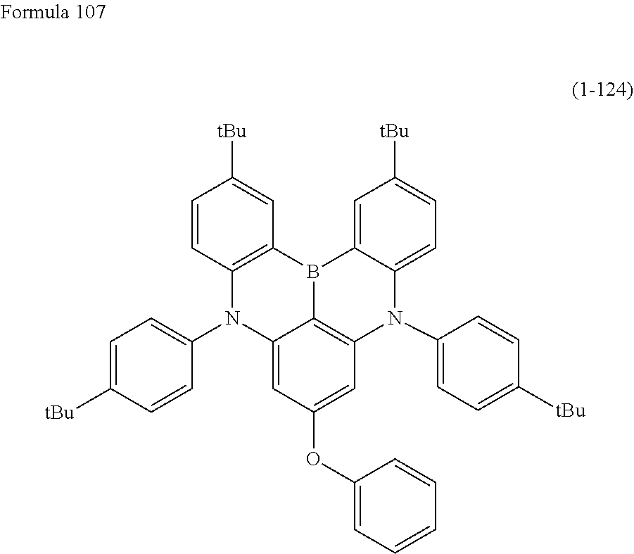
B12C3=CC([tBu])=CC=C3N(C3=CC=C([tBu])C=C3)C3=C1C(=CC(OC1=CC=CC=C1)=C3)N(C1=CC=C([tBu])C=C1)C1=C2C=C([tBu])C=C1
